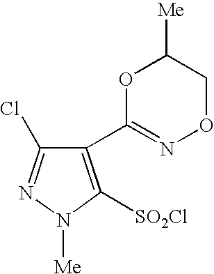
C1(C2=NOCC([Me])O2)=C([SO2Cl])N([Me])N=C1Cl
